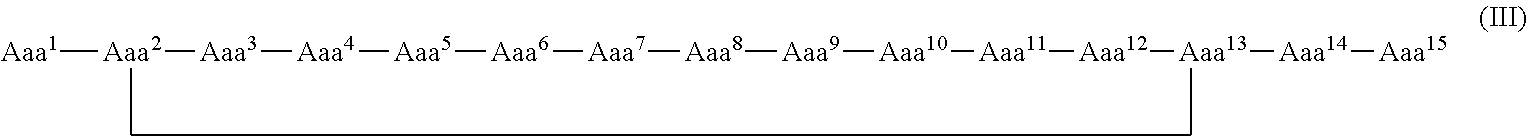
[Aaa1][Aaa2][Aaa3][Aaa4][Aaa5][Aaa6][Aaa7][Aaa8][Aaa9][Aaa10][Aaa11][Aaa12][Aaa13][Aaa14][Aaa15]
